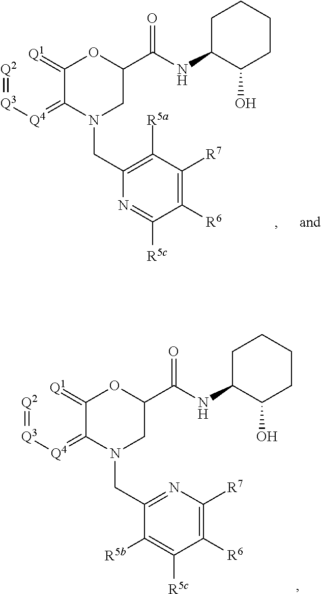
[Q2]=[Q3][Q4]=C1C(=[Q1])OC(C(NC2C(O)CCCC2)=O)CN1CC1=C([R5a])C([R7])=C([R6])C([R5c])=N1.[Q2]=[Q3][Q4]=C1C(=[Q1])OC(C(NC2C(O)CCCC2)=O)CN1CC1=NC([R7])=C([R6])C([R5c])=C1[R5b]
